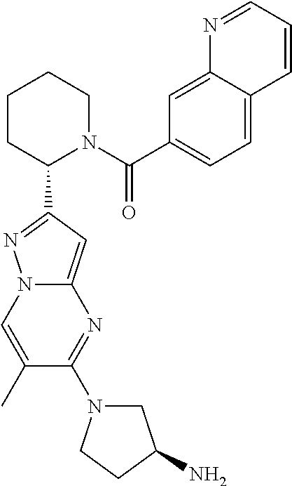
C1(C2=NN3C(=C2)N=C(N2CC(N)CC2)C(C)=C3)N(C(C2=CC=C3C(=C2)N=CC=C3)=O)CCCC1
